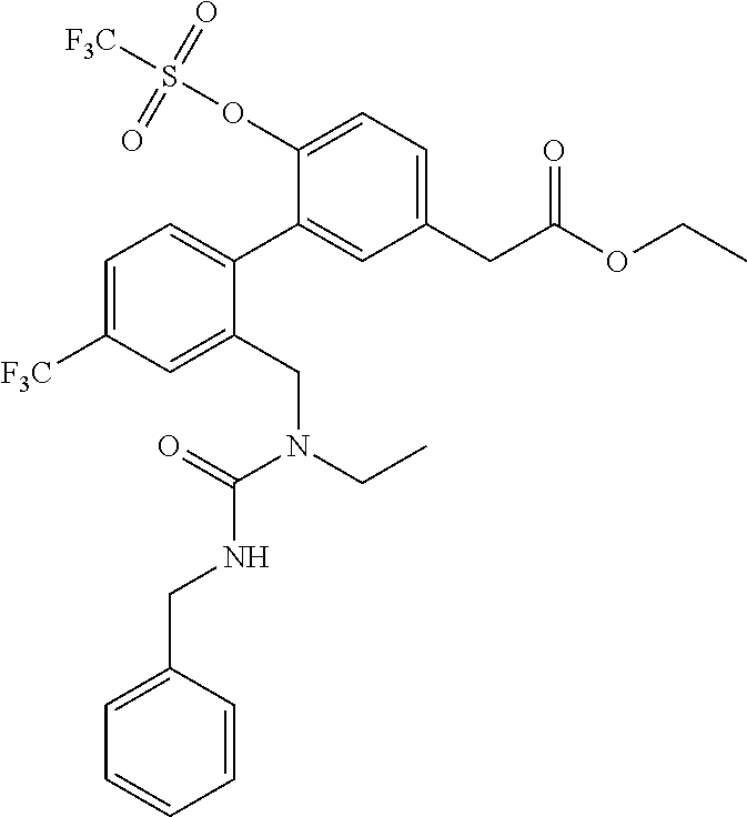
C1(CC(OCC)=O)=CC=C(OS([F3C])(=O)=O)C(C2=CC=C([F3C])C=C2CN(CC)C(=O)NCC2=CC=CC=C2)=C1
